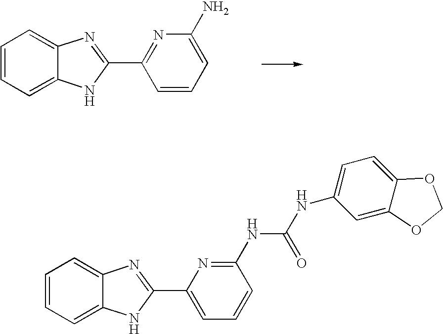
C1=CC=C2C(=C1)N=C(C1=NC(N)=CC=C1)N2.C1=CC=C2C(=C1)N=C(C1=CC=CC(NC(=O)NC3=CC=C4C(=C3)OCO4)=N1)N2
